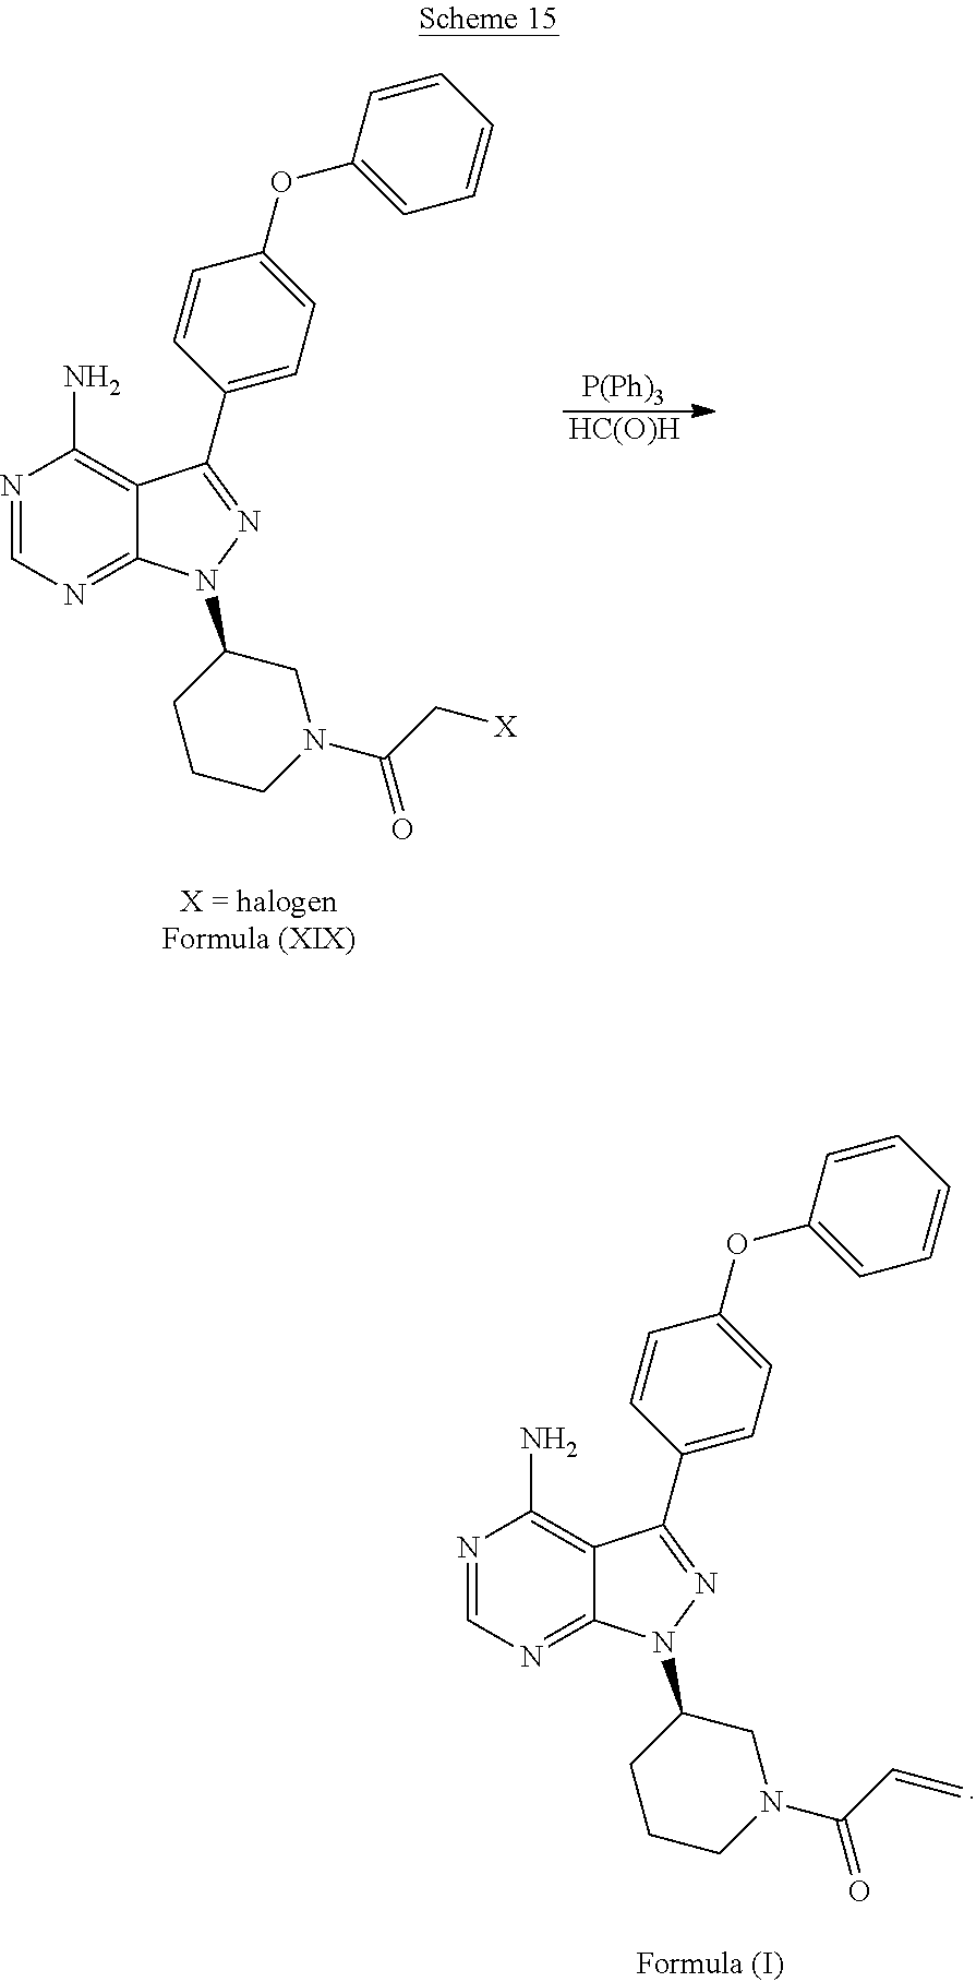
N1=CN=C2C(=C1N)C(C1=CC=C(OC3=CC=CC=C3)C=C1)=NN2C1CCCN(C(C=C)=O)C1.[P(Ph)3].[HC(O)H].N1=CN=C2C(=C1N)C(C1=CC=C(OC3=CC=CC=C3)C=C1)=NN2C1CCCN(C(C[X])=O)C1
